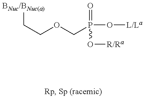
[BNuc/BNuc(a)]CCOCP(=O)(O[R/Ra])O[L/La]
